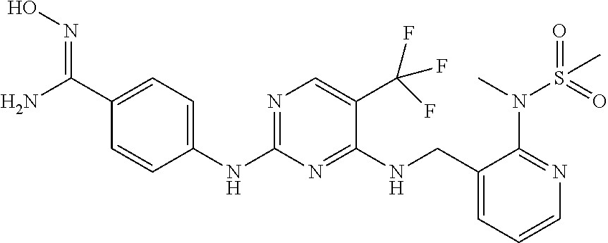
N1=C(NC2=CC=C(C(N)=NO)C=C2)N=C(NCC2=CC=CN=C2N(C)S(=O)(=O)C)C(C(F)(F)F)=C1
